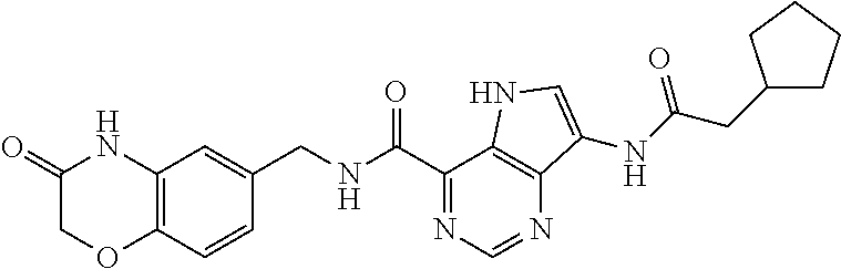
O=C1COC2=C(N1)C=C(CNC(C1=NC=NC3=C1NC=C3NC(=O)CC1CCCC1)=O)C=C2
